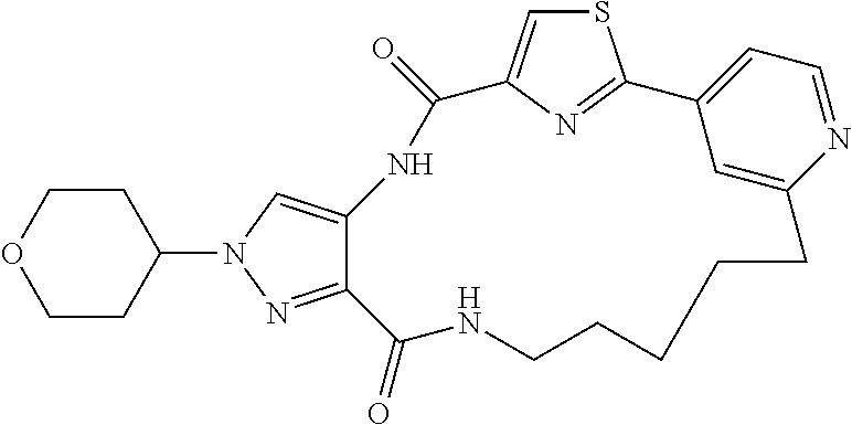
S1C=C2N=C1C1=CC=NC(=C1)CCCCCNC(=O)C1=NN(C3CCOCC3)C=C1NC2=O
